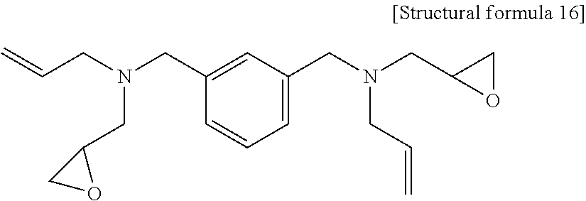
C=CCN(CC1=CC(CN(CC2CO2)CC=C)=CC=C1)CC1CO1
